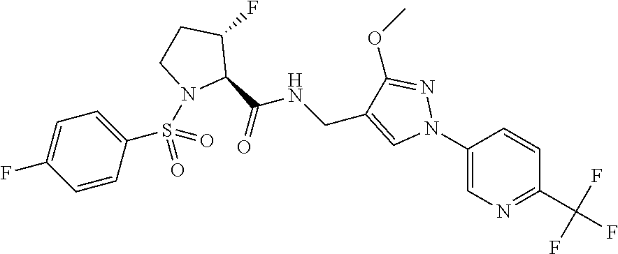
C1CC(F)C(C(NCC2=CN(C3=CN=C(C(F)(F)F)C=C3)N=C2OC)=O)N1S(C1=CC=C(F)C=C1)(=O)=O
